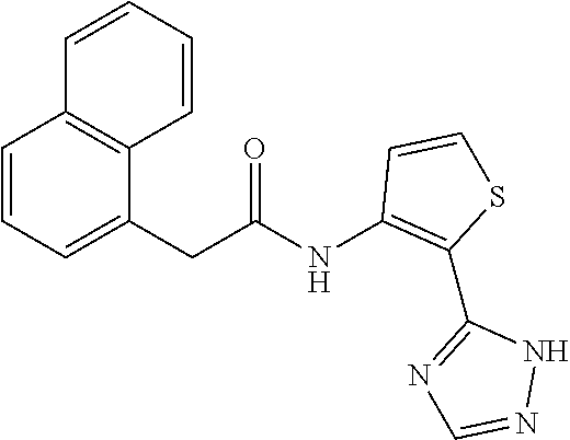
C(C(NC1=C(C2=NC=NN2)SC=C1)=O)C1=CC=CC2=C1C=CC=C2
